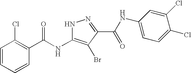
C1=CC=CC(C(NC2=C(Br)C(C(NC3=CC=C(Cl)C(Cl)=C3)=O)=NN2)=O)=C1Cl
